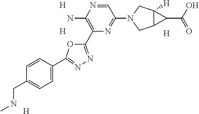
C1=NC(N)=C(C2=NN=C(C3=CC=C(CNC)C=C3)O2)N=C1N1CC2C([H])(C1)C2C(O)=O.[H].[H].[H].[H]
